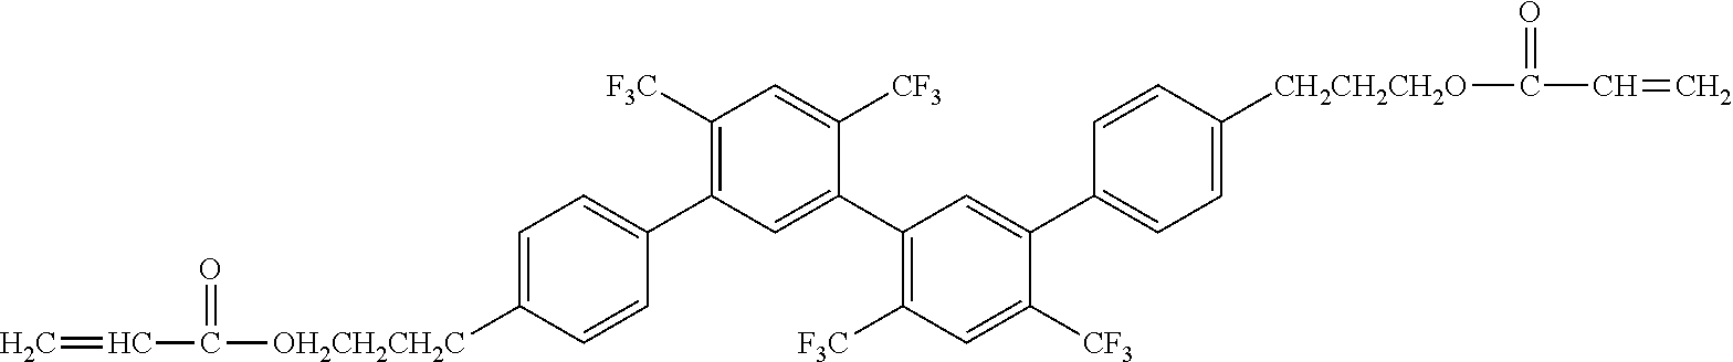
C=CC(=O)[OH2CH2CH2C]C1=CC=C(C2=C([F3C])C=C([CF3])C(C3=C([F3C])C=C([CF3])C(C4=CC=C([CH2CH2CH2O]C(=O)C=C)C=C4)=C3)=C2)C=C1
